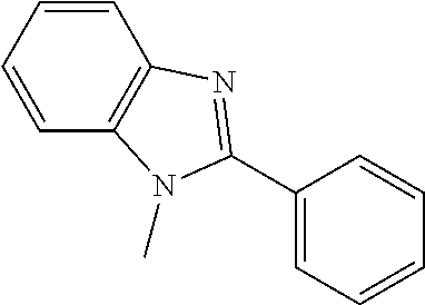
C1=CC2=C(C=C1)N=C(C1=CC=CC=C1)N2C
